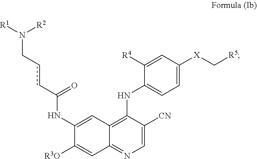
C1(NC2=CC=C([X]C[R5])C=C2[R4])=C2C(=NC=C1[CN])C=C([R3O])C(NC(ccCN([R1])[R2])=O)=C2
